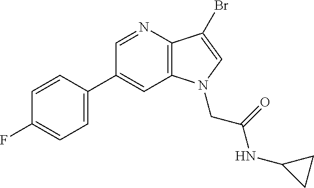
C1(C2=CC=C(F)C=C2)=CC2=C(C(Br)=CN2CC(=O)NC2CC2)N=C1
